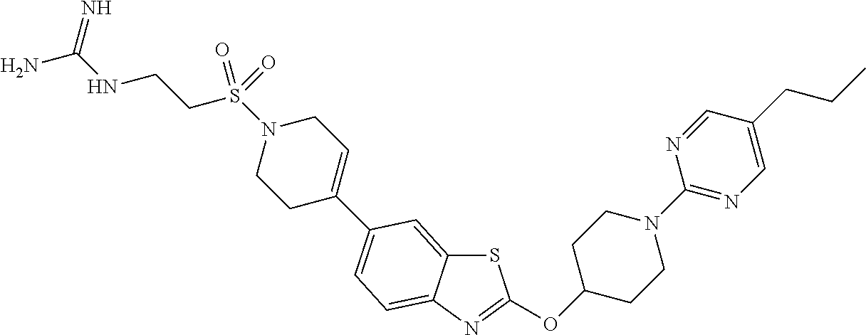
S1C2=CC(C3=CCN(S(=O)(CCNC(N)=N)=O)CC3)=CC=C2N=C1OC1CCN(C2=NC=C(CCC)C=N2)CC1
